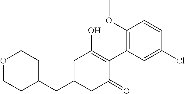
C1(CC2CC(=O)C(C3=C(OC)C=CC(Cl)=C3)=C(O)C2)CCOCC1
